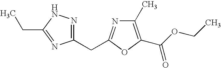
C1(C)=C(C(OCC)=O)OC(CC2=NNC(CC)=N2)=N1
